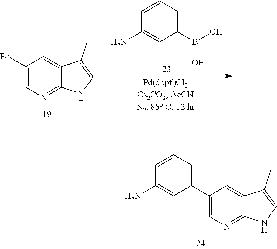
C1(B(O)O)=CC=CC(N)=C1.C1(Br)=CN=C2C(=C1)C(C)=CN2.C1=C(C2=CC=CC(N)=C2)C=C2C(=N1)NC=C2C
